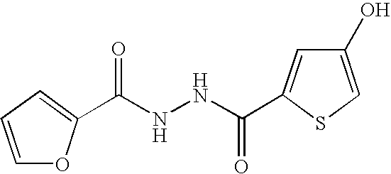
C1(O)=CSC(C(=O)NNC(=O)C2=CC=CO2)=C1
